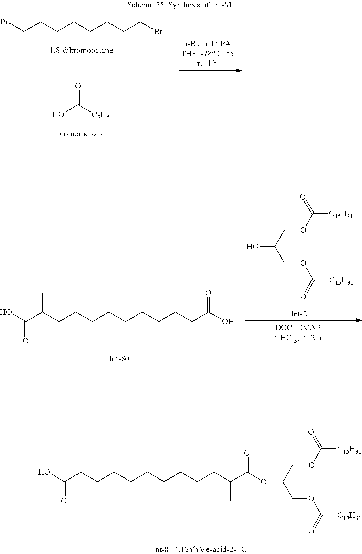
BrCCCCCCCCBr.OC([C2H5])=O.OC(C(CCCCCCCCC(C(O)=O)C)C)=O.C(=O)(OCC(O)COC(=O)[C15H31])[C15H31].O(C(=O)[C15H31])CC(OC(C(CCCCCCCCC(C(=O)O)C)C)=O)COC(=O)[C15H31]
